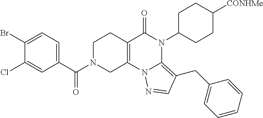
C1(Br)=CC=C(C(N2CC3=C(CC2)C(=O)N(C2CCC([CONHMe])CC2)C2=C(CC4=CC=CC=C4)C=NN32)=O)C=C1Cl
